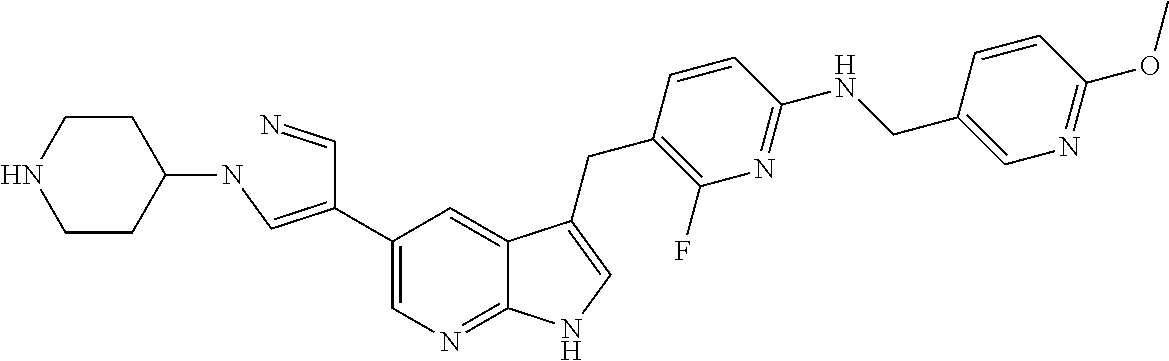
C1(C(C=N)=CNC2CCNCC2)=CN=C2C(=C1)C(CC1=C(F)N=C(NCC3=CN=C(OC)C=C3)C=C1)=CN2
